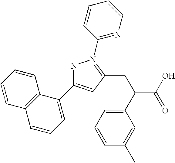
N1C(C2=CC=CC3=C2C=CC=C3)=CC(CC(C(O)=O)C2=CC=CC(C)=C2)=N1C1=NC=CC=C1
